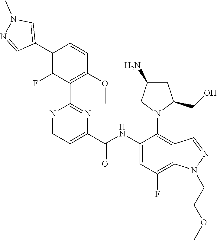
C1(C2=CN(C)N=C2)=C(F)C(C2=NC(C(=O)NC3=CC(F)=C4C(=C3N3C(CO)CC(N)C3)C=NN4CCOC)=CC=N2)=C(OC)C=C1
